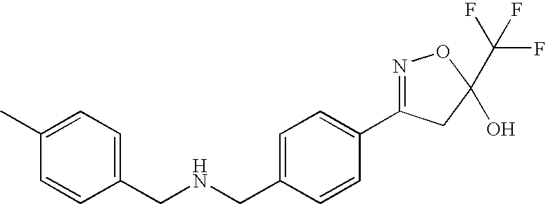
C1(CNCC2=CC=C(C)C=C2)=CC=C(C2=NOC(C(F)(F)F)(O)C2)C=C1
